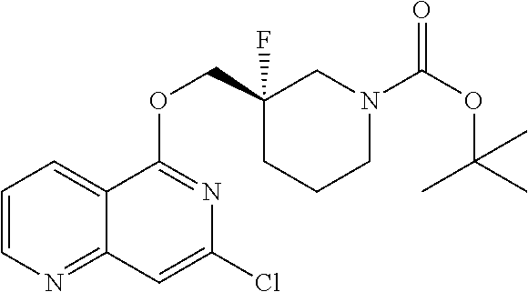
C1=CN=C2C(=C1)C(OCC1(F)CCCN(C(OC(C)(C)C)=O)C1)=NC(Cl)=C2
